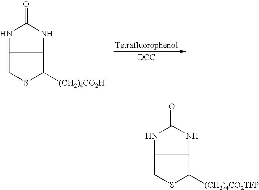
[DCC].C12NC(=O)NC1CSC2[(CH2)4CO2H].C12NC(=O)NC1CSC2[(CH2)4CO2TFP]
